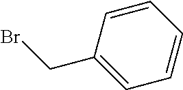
C1=CC=CC=C1CBr
